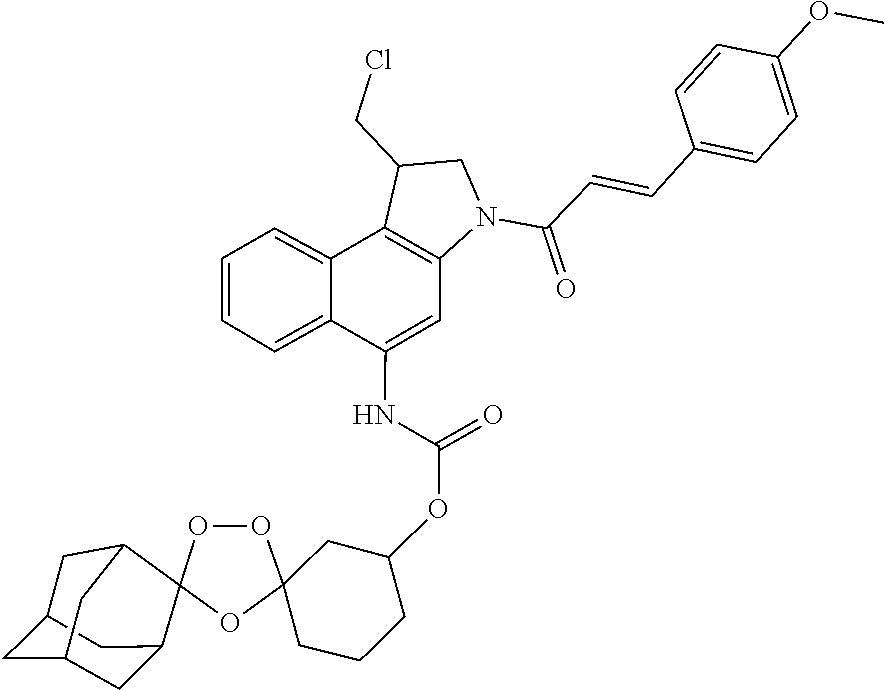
C12(CCCC(OC(NC3=CC4=C(C5=CC=CC=C53)C(CCl)CN4C(C=CC3=CC=C(OC)C=C3)=O)=O)C1)OOC1(C3CC4CC(CC1C4)C3)O2
